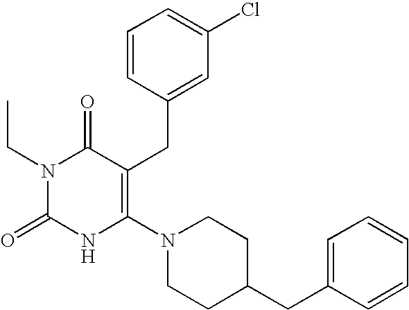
N1(CC)C(=O)NC(N2CCC(CC3=CC=CC=C3)CC2)=C(CC2=CC(Cl)=CC=C2)C1=O
